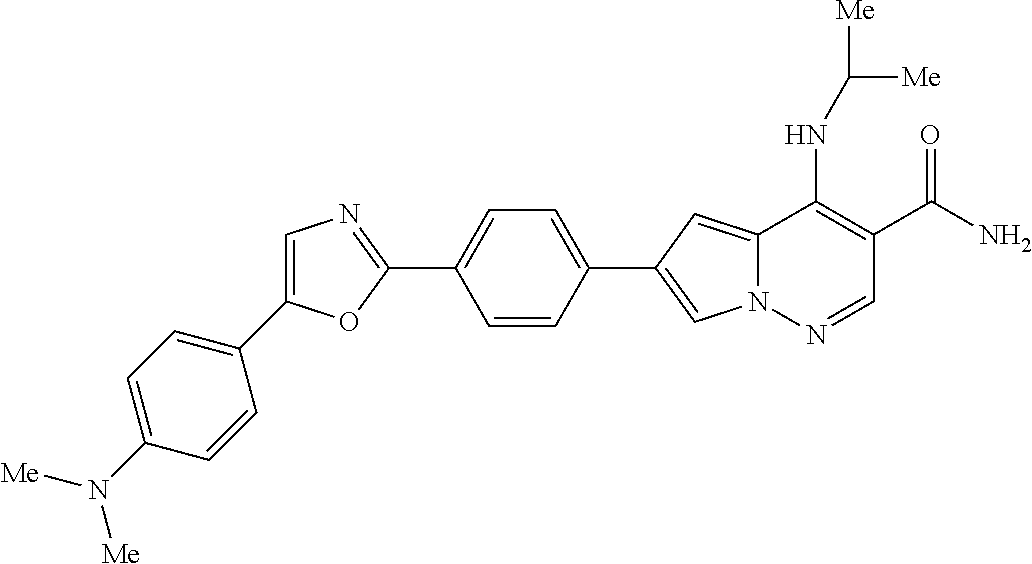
N12C(=CC(C3=CC=C(C4=NC=C(C5=CC=C(N([Me])[Me])C=C5)O4)C=C3)=C1)C(NC([Me])[Me])=C(C(N)=O)C=N2
